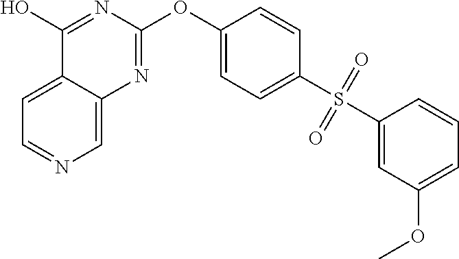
C1=C2C(=CN=C1)N=C(OC1=CC=C(S(=O)(=O)C3=CC(OC)=CC=C3)C=C1)N=C2O
